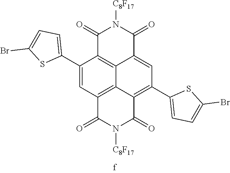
C1(C2=CC=C(Br)S2)=CC2=C3C4=C1C(=O)N([C8F17])C(=O)C4=CC(C1=CC=C(Br)S1)=C3C(=O)N([C8F17])C2=O
